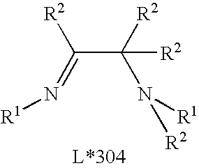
N(C(C(=N[R1])[R2])([R2])[R2])([R1])[R2]
